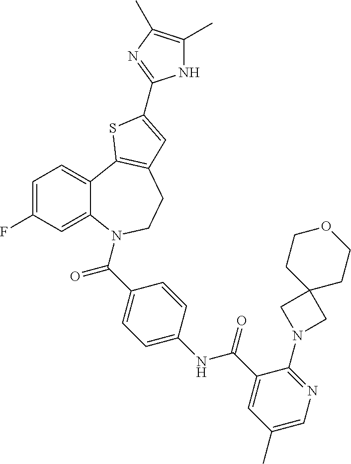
C1=C(F)C=C2C(=C1)C1=C(CCN2C(C2=CC=C(NC(C3=CC(C)=CN=C3N3CC4(C3)CCOCC4)=O)C=C2)=O)C=C(C2=NC(C)=C(C)N2)S1
